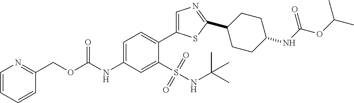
C1(COC(NC2=CC=C(C3=CN=C(C4CCC(NC(OC(C)C)=O)CC4)S3)C(S(NC(C)(C)C)(=O)=O)=C2)=O)=NC=CC=C1
